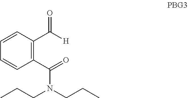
C1=CC(C(=O)N(CCC)CCC)=C(C([H])=O)C=C1
